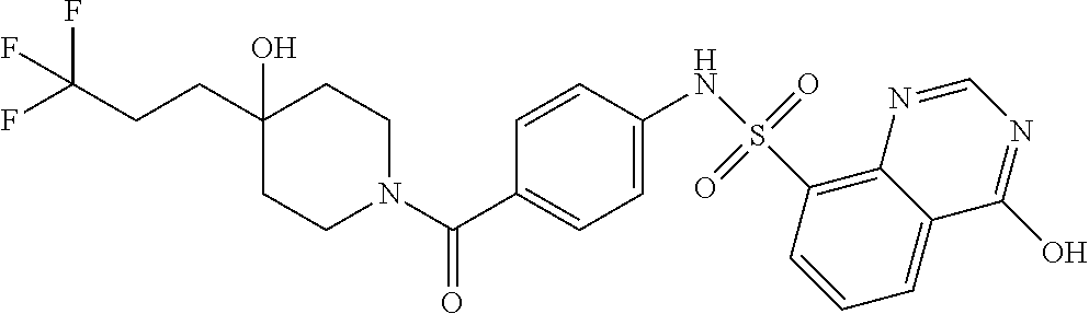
C1CN(C(C2=CC=C(NS(=O)(=O)C3=C4C(=CC=C3)C(O)=NC=N4)C=C2)=O)CCC1(O)CCC(F)(F)F
